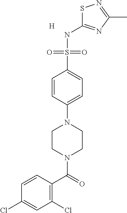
S1C(NS(C2=CC=C(N3CCN(C(=O)C4=C(Cl)C=C(Cl)C=C4)CC3)C=C2)(=O)=O)=NC(C)=N1.[H]
